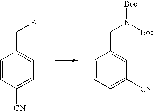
C1=CC([CN])=CC=C1CBr.C1=CC=C([CN])C=C1CN([Boc])[Boc]
